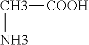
C([COOH])N
